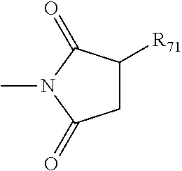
CN1C(=O)CC([R71])C1=O
